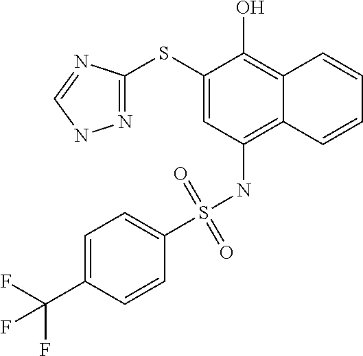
N1=C(SC2=CC(NS(=O)(=O)C3=CC=C(C(F)(F)F)C=C3)=C3C(=C2O)C=CC=C3)N=CN1
